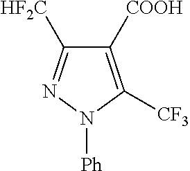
C1([COOH])=C([CF3])N([Ph])N=C1[HF2C]
